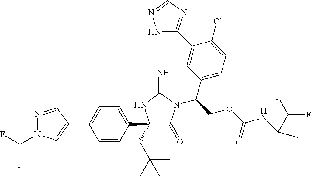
C1(C2=CC=C(C3(CC(C)(C)C)C(=O)N(C(COC(NC(C(F)F)(C)C)=O)C4=CC=C(Cl)C(C5=NC=NN5)=C4)C(=N)N3)C=C2)=CN(C(F)F)N=C1
